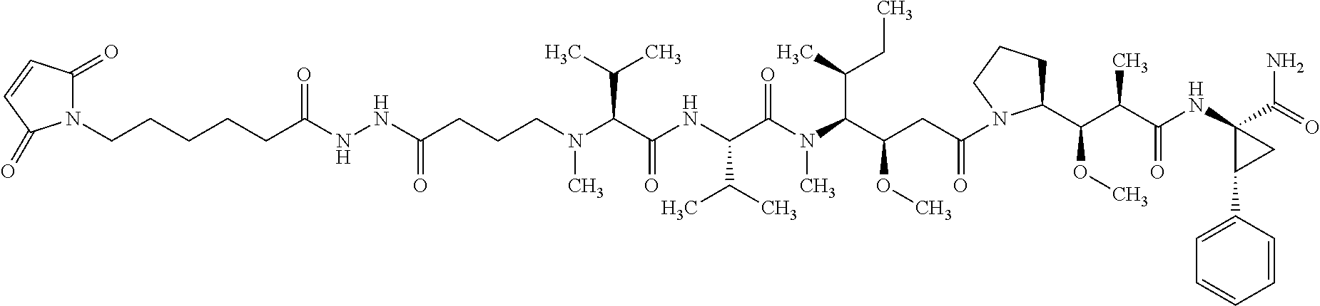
C(C(C(N(C(C(NC(C(N(CCCC(=O)NNC(CCCCCN1C(=O)C=CC1=O)=O)C)C(C)C)=O)C(C)C)=O)C)C(C)CC)OC)C(=O)N1C(C(C(C(NC2(C(=O)N)C(C3=CC=CC=C3)C2)=O)C)OC)CCC1
